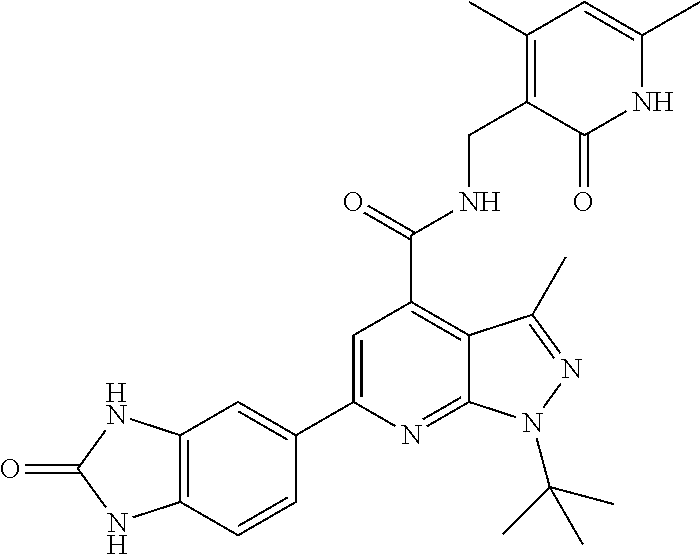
C12=C(C=CC(C3=CC(C(NCC4=C(C)C=C(C)NC4=O)=O)=C4C(=N3)N(C(C)(C)C)N=C4C)=C1)NC(=O)N2
